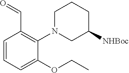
O=CC1=C(N2CC([NHBoc])CCC2)C(OCC)=CC=C1
